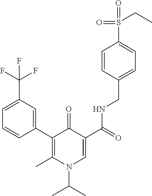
C1=CC(C2=C(C)N(C(C)C)C=C(C(=O)NCC3=CC=C(S(=O)(=O)CC)C=C3)C2=O)=CC(C(F)(F)F)=C1
